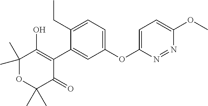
C1(C2=CC(OC3=CC=C(OC)N=N3)=CC=C2CC)=C(O)C(C)(C)OC(C)(C)C1=O
